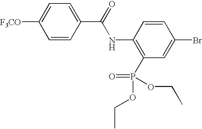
C1=CC(C(=O)NC2=C(P(=O)(OCC)OCC)C=C(Br)C=C2)=CC=C1[F3CO]
